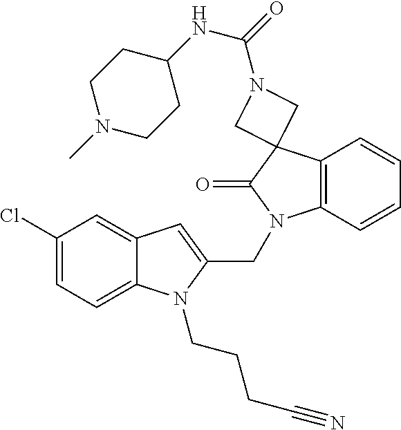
C1(Cl)=CC=C2C(=C1)C=C(CN1C3=C(C=CC=C3)C3(C1=O)CN(C(=O)NC1CCN(C)CC1)C3)N2CCCC#N
